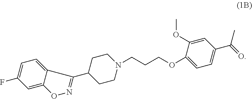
C1=C(OC)C(OCCCN2CCC(C3=NOC4=CC(F)=CC=C43)CC2)=CC=C1C(=O)C
